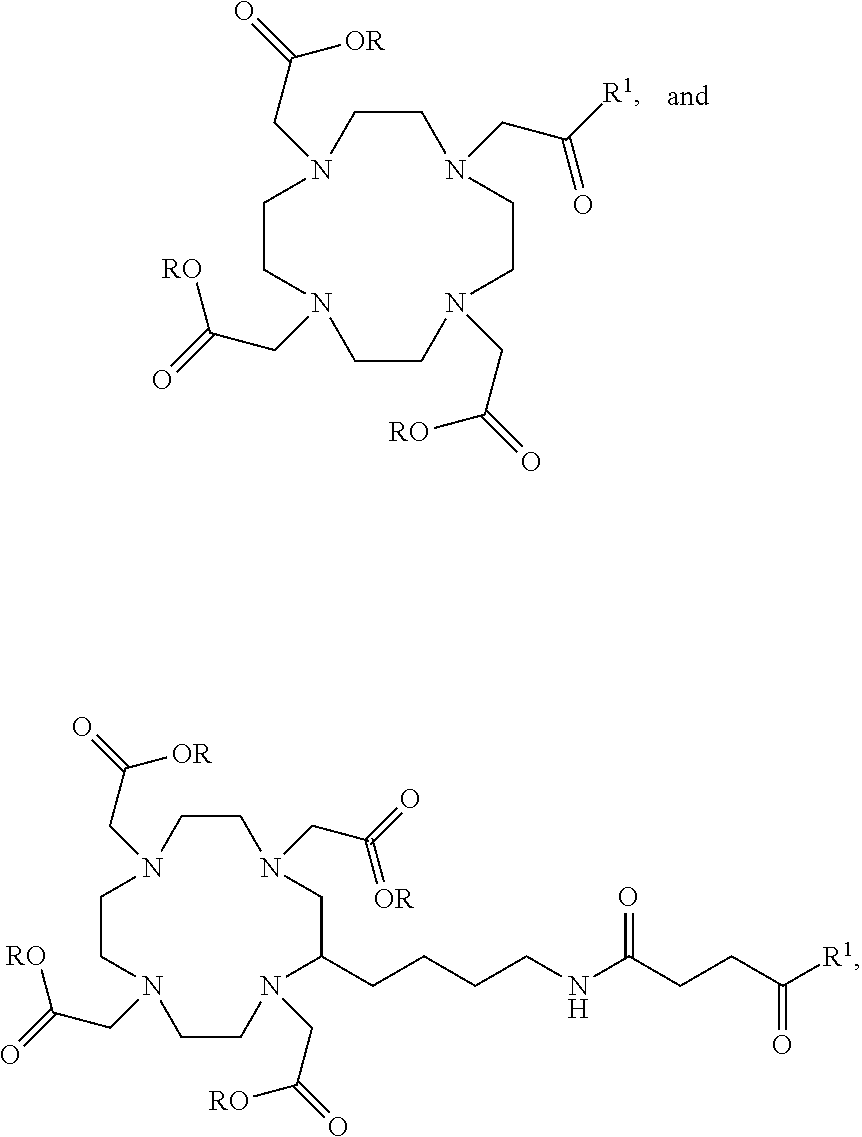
C1CN(CC(=O)[OR])CCN(CC([RO])=O)CCN(CC([RO])=O)C(CCCCNC(CCC([R1])=O)=O)CN1CC(=O)=[OR].C1CN(CC(=O)[OR])CCN(CC([RO])=O)CCN(CC([RO])=O)CCN1CC([R1])=O
